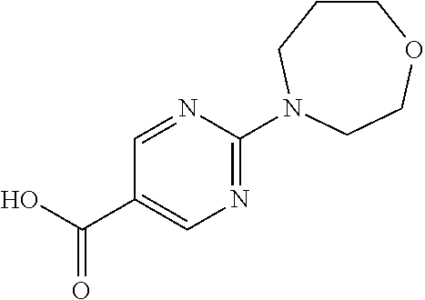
N1=C(N2CCCOCC2)N=CC(C(O)=O)=C1
